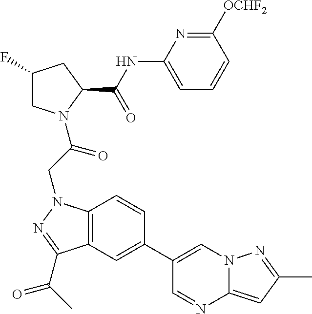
C12=C(N(CC(=O)N3CC(F)CC3C(NC3=CC=CC([OCHF2])=N3)=O)N=C1C(=O)C)C=CC(C1=CN3C(=CC(C)=N3)N=C1)=C2
